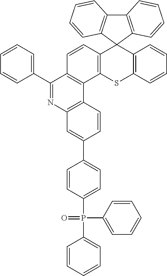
C12=C(C3(C4=C(S1)C1=C(C=C4)C(C4=CC=CC=C4)=NC4=C1C=CC(C1=CC=C(P(C5=CC=CC=C5)(C5=CC=CC=C5)=O)C=C1)=C4)C1=C(C4=C3C=CC=C4)C=CC=C1)C=CC=C2
